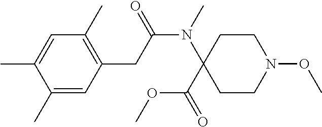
C1=C(C)C(C)=CC(CC(N(C)C2(C(OC)=O)CCN(OC)CC2)=O)=C1C
